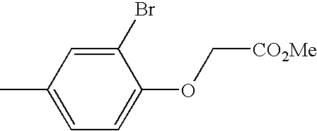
C1(C)=CC=C(OC[CO2Me])C(Br)=C1
